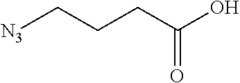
[N3]CCCC(O)=O
